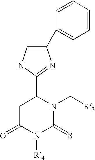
C1C(=O)N([R4])C(=S)N(C[R3])C1C1=NC(C2=CC=CC=C2)=CN1
